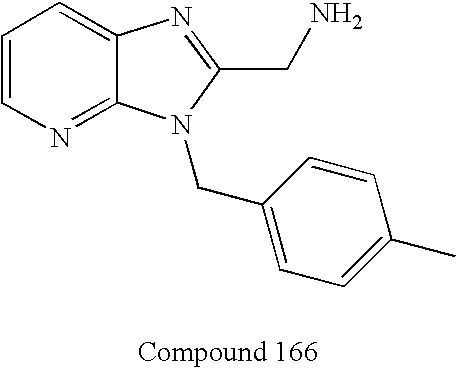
C1=CN=C2C(=C1)N=C(CN)N2CC1=CC=C(C)C=C1
